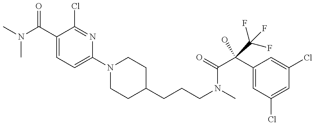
CN(C(C1=CC=C(N2CCC(CCCN(C)C(C(C3=CC(Cl)=CC(Cl)=C3)(O)C(F)(F)F)=O)CC2)N=C1Cl)=O)C
